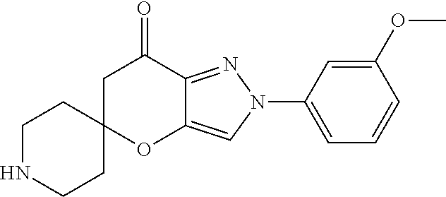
C1NCCC2(C1)OC1=CN(C3=CC=CC(OC)=C3)N=C1C(=O)C2
